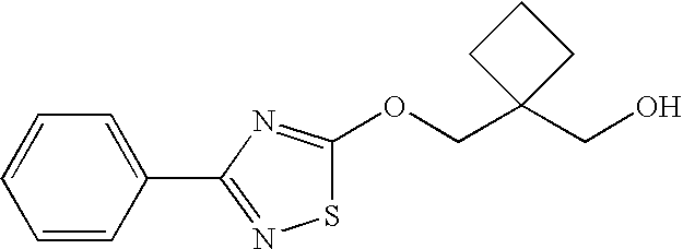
C1(CO)(COC2=NC(C3=CC=CC=C3)=NS2)CCC1
